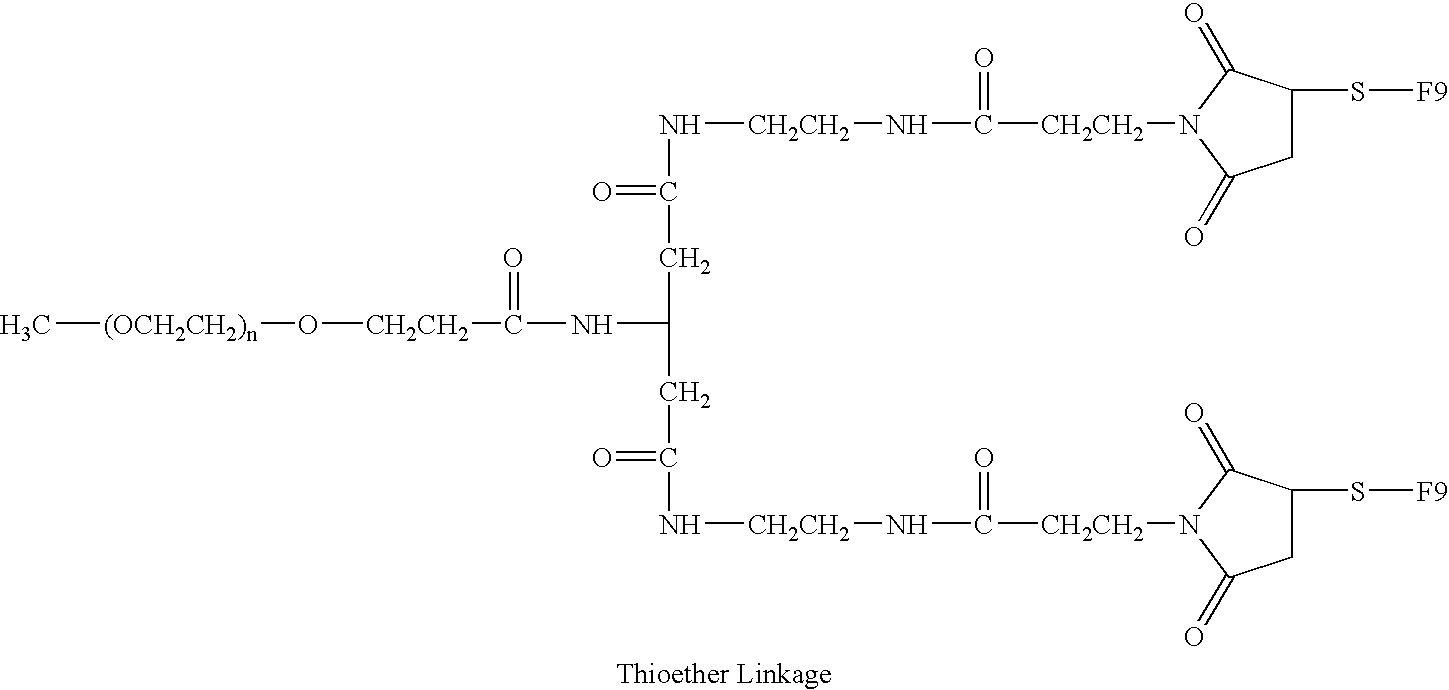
C[(OCH2CH2)n]O[CH2CH2]C(=O)NC(CC(N[CH2CH2]NC(=O)[CH2CH2]N1C(=O)C(S[F9])CC1=O)=O)CC(=O)N[CH2CH2]NC(=O)[CH2CH2]N1C(=O)C(S[F9])CC1=O
